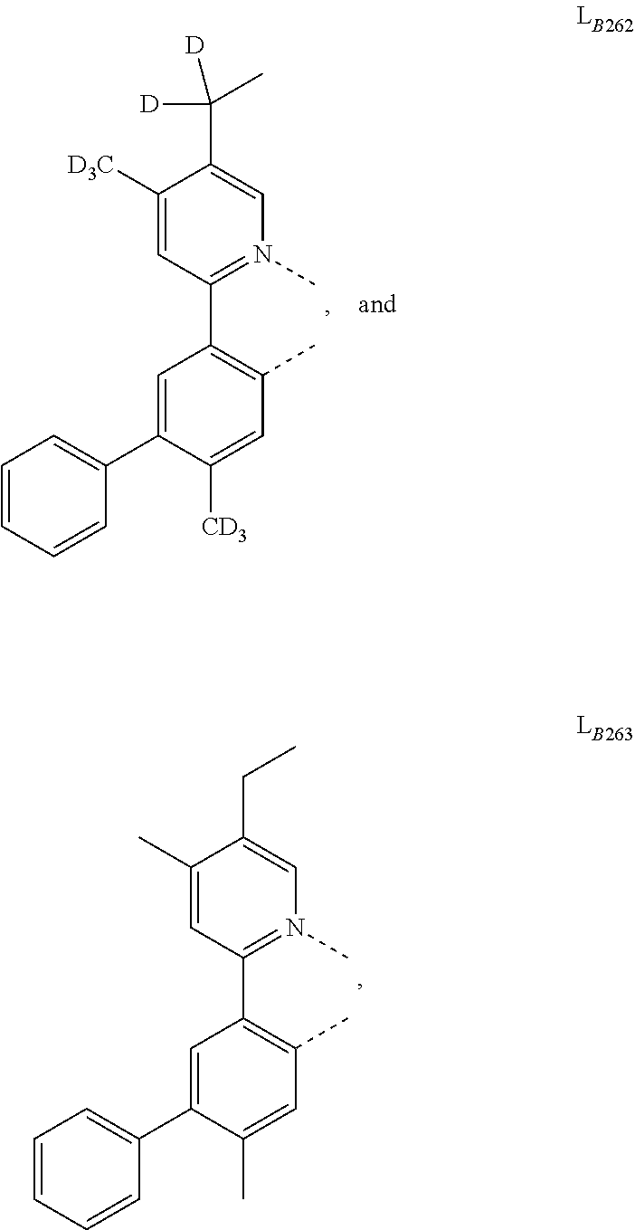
C1(C)=CC(C)=C(C2=N(C)C=C(CC)C(C)=C2)C=C1C1=CC=CC=C1.C1([CD3])=CC(C)=C(C2=N(C)C=C(C([D])([D])C)C([D3C])=C2)C=C1C1=CC=CC=C1
